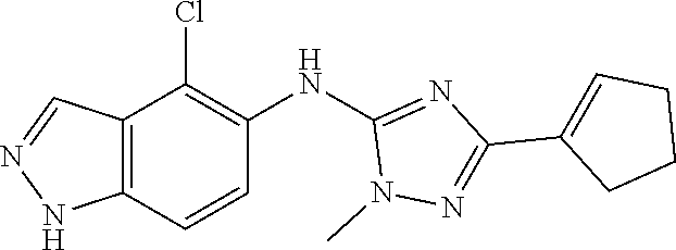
N1(C)N=C(C2=CCCC2)N=C1NC1=C(Cl)C2=C(NN=C2)C=C1
